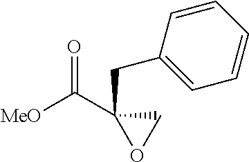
[MeO]C(C1(CC2=CC=CC=C2)OC1)=O
